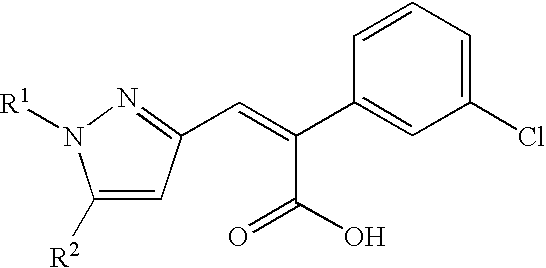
C1([R2])=CC(C=C(C(O)=O)C2=CC(Cl)=CC=C2)=NN1[R1]
